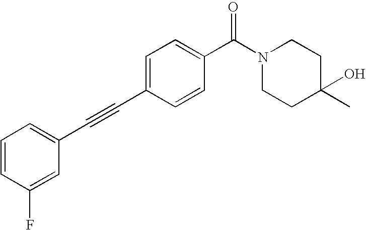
C1=CC(F)=CC(C#CC2=CC=C(C(N3CCC(C)(O)CC3)=O)C=C2)=C1
